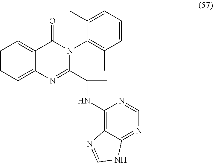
C1=CC=C2C(=C1C)C(=O)N(C1=C(C)C=CC=C1C)C(C(NC1=C3C(=NC=N1)NC=N3)C)=N2
